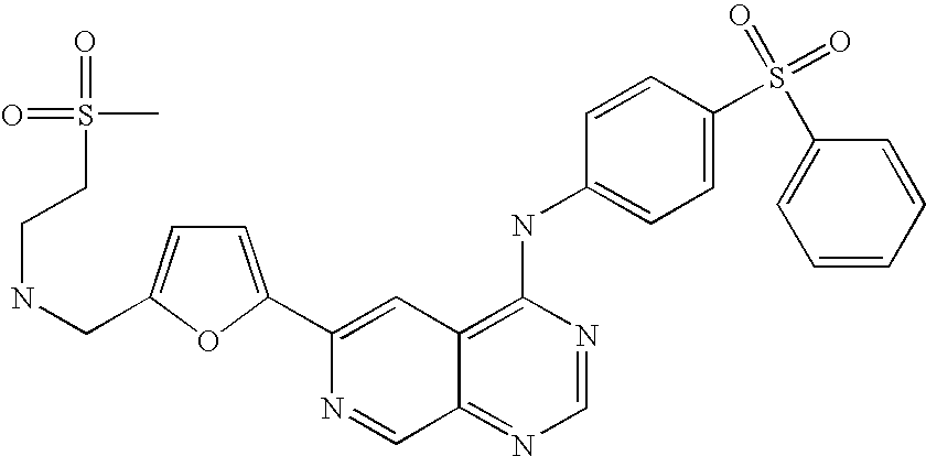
C1=NC(NC2=CC=C(S(C3=CC=CC=C3)(=O)=O)C=C2)=C2C(=N1)C=NC(C1=CC=C(CNCCS(=O)(C)=O)O1)=C2
